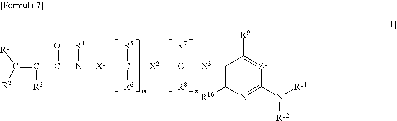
[R1]C([R2])=C(C(N([R4])[X1]C([R5])([R6])[X2]C([R7])([R8])[X3]C1=C([R10])N=C(N([R11])[R12])[Z1]=C1[R9])=O)[R3]
